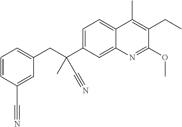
C1=C(C(CC2=CC=CC(C#N)=C2)(C)C#N)C=C2C(=C1)C(C)=C(CC)C(OC)=N2
